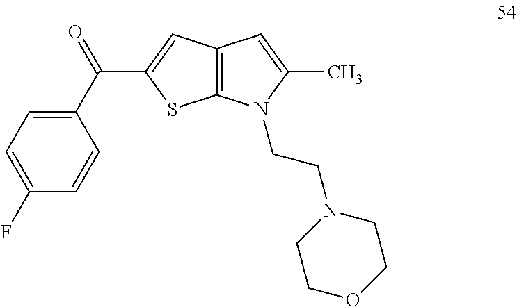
C1(C(=O)C2=CC3=C(S2)N(CCN2CCOCC2)C(C)=C3)=CC=C(F)C=C1
